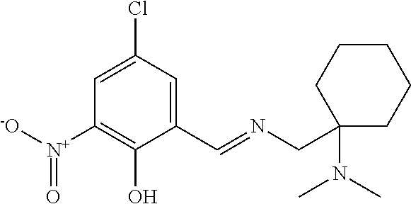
C1(C=NCC2(N(C)C)CCCCC2)=CC(Cl)=CC([N+]([-O])=O)=C1O
